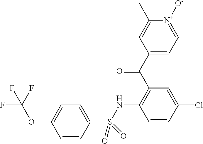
C1(S(NC2=C(C(=O)C3=CC=[N+]([O-])C(C)=C3)C=C(Cl)C=C2)(=O)=O)=CC=C(OC(F)(F)F)C=C1
